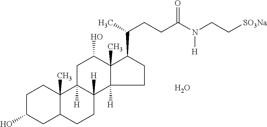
C1C(O)CC2C(C)(C1)C1([H])C([H])(CC2)C2([H])C(C)(C(O)C1)C(C(CCC(N(CC[SO3Na])[H])=O)C)CC2.O
